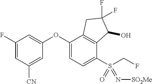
C1(F)=CC([CN])=CC(OC2=CC=C(S(CF)(=N[SO2Me])=O)C3=C2CC(F)(F)C3O)=C1
